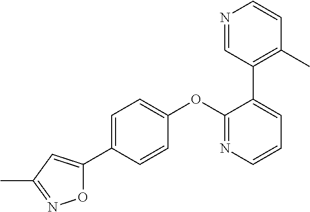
C1=C(C2=CC(C)=NO2)C=CC(OC2=NC=CC=C2C2=C(C)C=CN=C2)=C1
